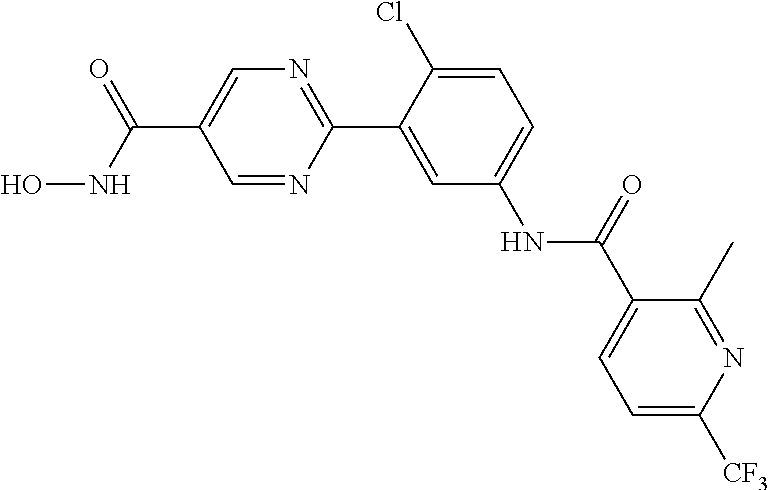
C(C1=CN=C(C2=CC(NC(C3=CC=C([CF3])N=C3C)=O)=CC=C2Cl)N=C1)(=O)NO
